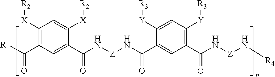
N(C(C1=CC(C([R1])=O)=C([X][R2])C=C1[X][R2])=O)[Z]NC(C1=CC(C(N[Z]N[R4])=O)=C([Y][R3])C=C1[Y][R3])=O
